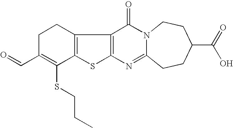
C12=C(SC3=C1C(=O)N1C(=N3)CCC(C(=O)O)CC1)C(SCCC)=C(C=O)CC2
